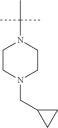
C1CN(CC2CC2)CCN1C(C)(C)C
